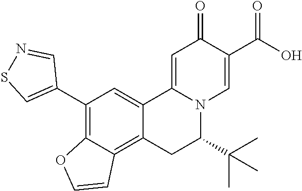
C12=CC(C3=CSN=C3)=C3C(=C1CC(C(C)(C)C)N1C2=CC(=O)C(C(O)=O)=C1)C=CO3
